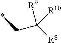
*CC([R8])([R9])[R10]
